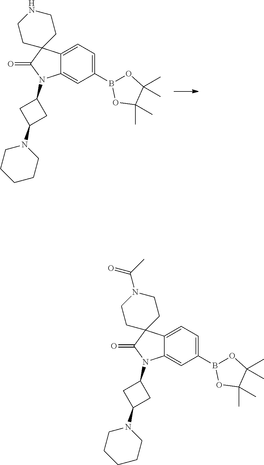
C1(B2OC(C)(C)C(C)(C)O2)=CC=C2C(=C1)N(C1CC(N3CCCCC3)C1)C(=O)C21CCNCC1.C1(B2OC(C)(C)C(C)(C)O2)=CC=C2C(=C1)N(C1CC(N3CCCCC3)C1)C(=O)C21CCN(C(=O)C)CC1
